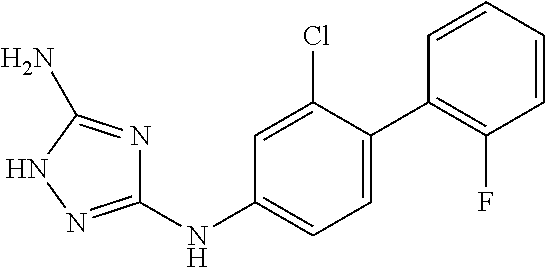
C1(NC2=CC=C(C3=C(F)C=CC=C3)C(Cl)=C2)=NNC(N)=N1
